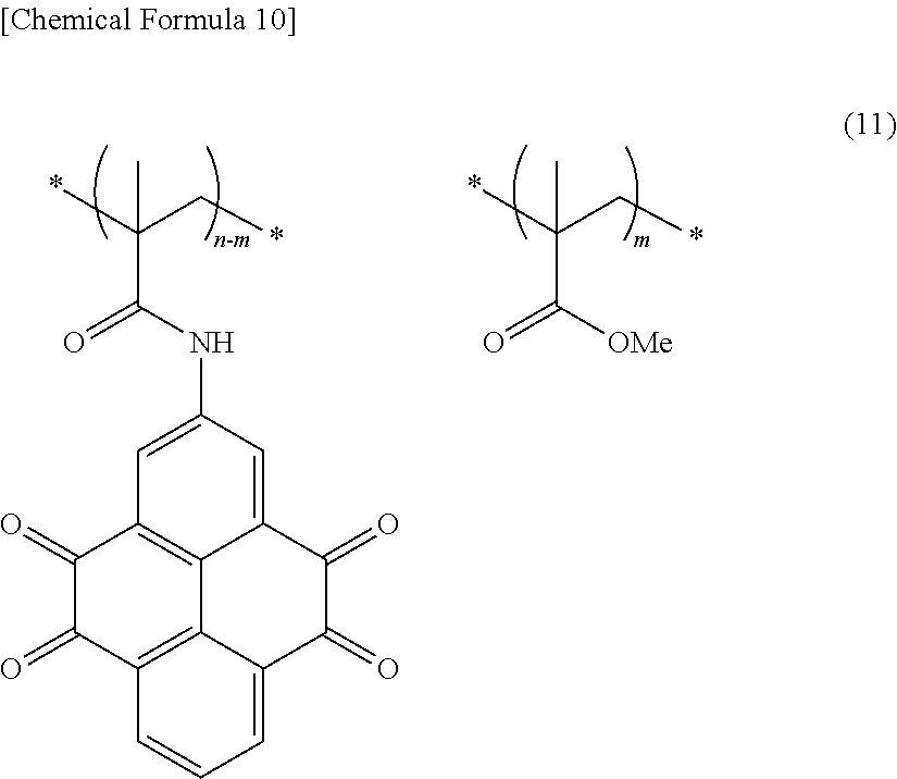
C1(=O)C(=O)C2=C3C4=C1C=C(NC(=O)C(*)(C*)C)C=C4C(=O)C(=O)C3=CC=C2.[OMe]C(=O)C(*)(C*)C
